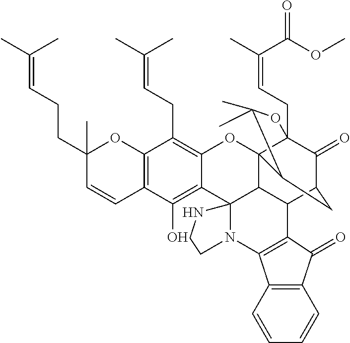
C12=C(C(O)=C3C(=C1CC=C(C)C)OC14C5(CC=C(C)C(OC)=O)C(=O)C(CC1C(C)(C)O5)C1C4C34N(CCN4)C3=C1C(=O)C1=C3C=CC=C1)C=CC(CCC=C(C)C)(C)O2
